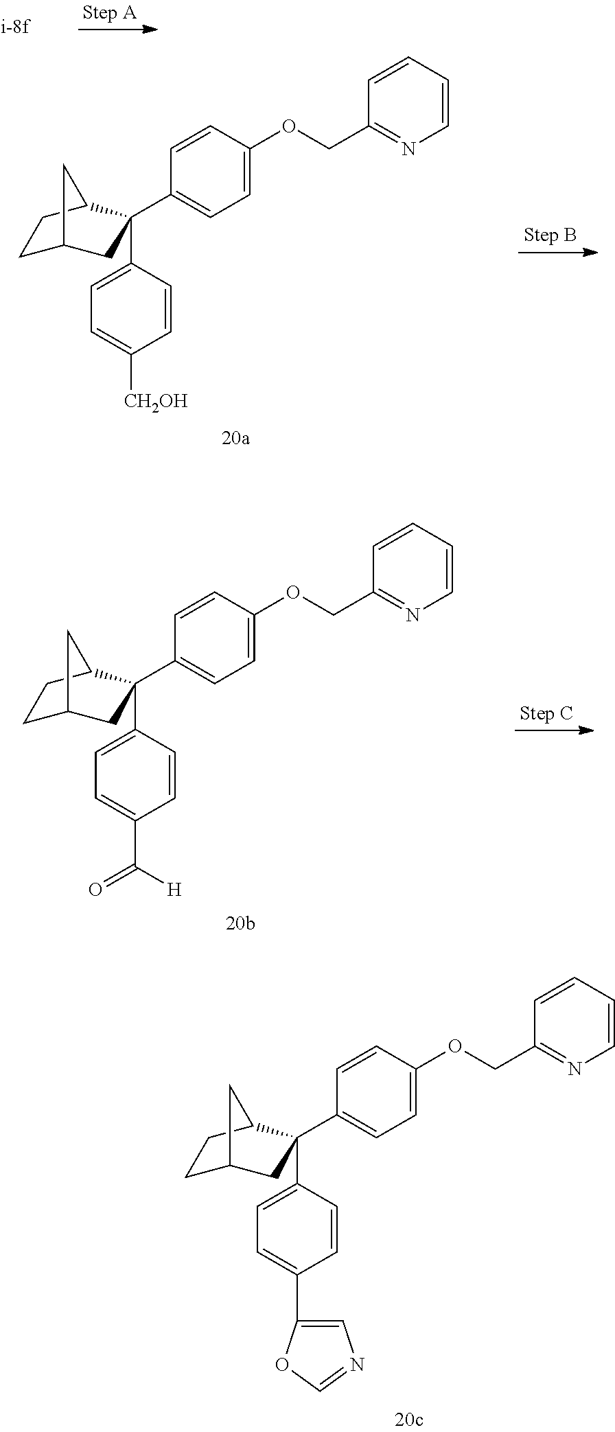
C1=CC(OCC2=NC=CC=C2)=CC=C1C1(C2=CC=C([CH2OH])C=C2)CC2CCC1C2.C1=CC(OCC2=NC=CC=C2)=CC=C1C1(C2=CC=C(C3=CN=CO3)C=C2)CC2CCC1C2.C1=CC(OCC2=NC=CC=C2)=CC=C1C1(C2=CC=C(C([H])=O)C=C2)CC2CCC1C2
